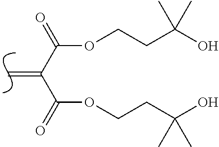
C=C(C(=O)OCCC(O)(C)C)C(=O)OCCC(O)(C)C
